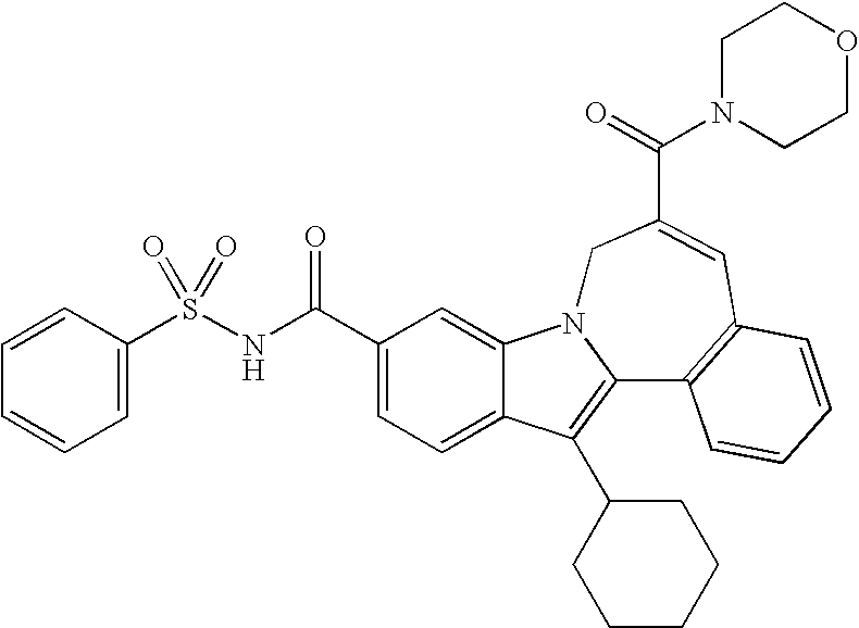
C1(C(NS(=O)(=O)C2=CC=CC=C2)=O)=CC=C2C(=C1)N1C(=C2C2CCCCC2)C2=C(C=C(C(=O)N3CCOCC3)C1)C=CC=C2
